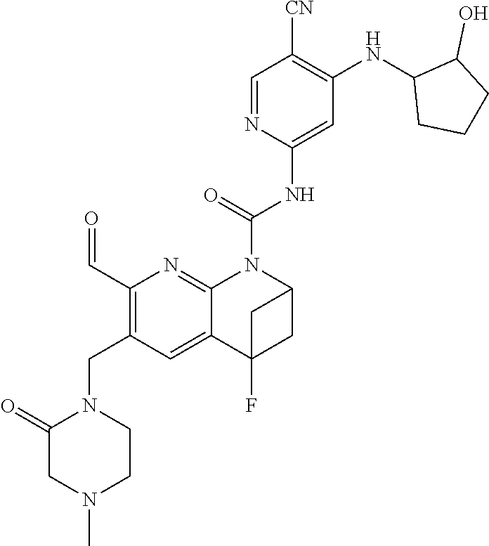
C1(C=O)=C(CN2C(=O)CN(C)CC2)C=C2C(=N1)N(C(NC1=CC(NC3CCCC3O)=C([CN])C=N1)=O)C1CC2(F)C1
